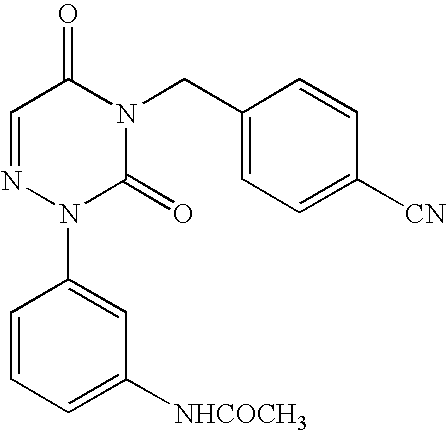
C1=NN(C2=CC([NHCOCH3])=CC=C2)C(=O)N(CC2=CC=C([CN])C=C2)C1=O
